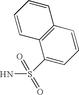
C1(S(N)(=O)=O)=CC=CC2=C1C=CC=C2
